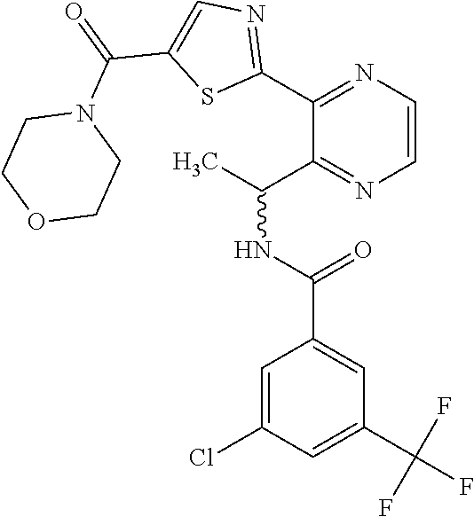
C1=C(C(F)(F)F)C=C(C(NC(C)C2=NC=CN=C2C2=NC=C(C(=O)N3CCOCC3)S2)=O)C=C1Cl
